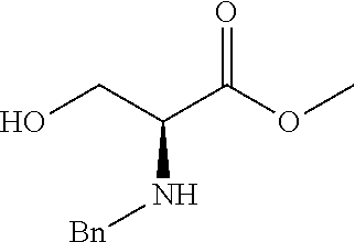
C(C(N[Bn])C(=O)OC)O
